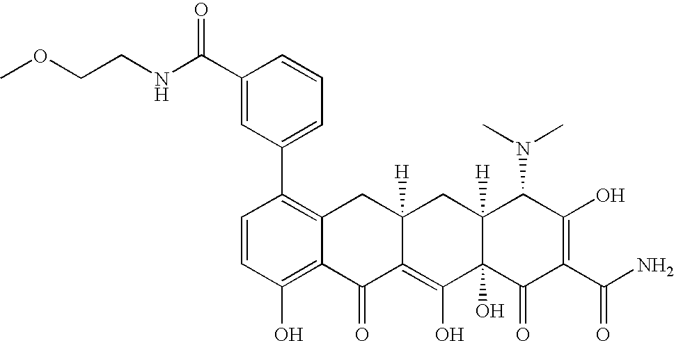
C1=CC(O)=C2C(=C1C1=CC=CC(C(NCCOC)=O)=C1)CC1([H])C(=C(O)C3(O)C([H])(C1)C(N(C)C)C(O)=C(C(N)=O)C3=O)C2=O
